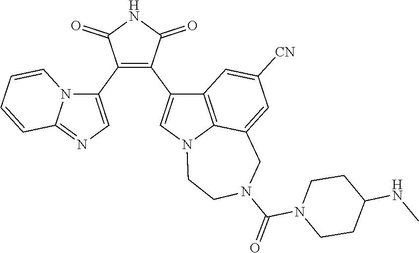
C1(C2=CN=C3N2C=CC=C3)=C(C2=CN3C4=C2C=C([CN])C=C4CN(C(=O)N2CCC(NC)CC2)CC3)C(=O)NC1=O
